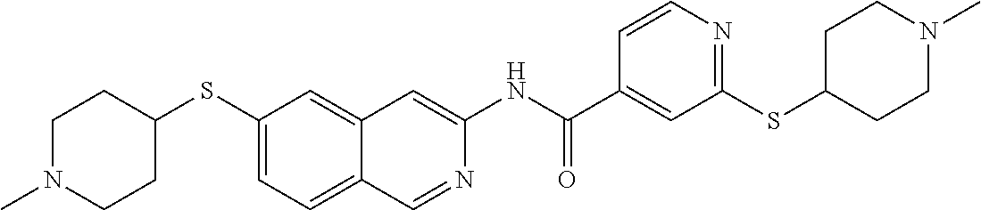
C1(C(=O)NC2=CC3=CC(SC4CCN(C)CC4)=CC=C3C=N2)=CC(SC2CCN(C)CC2)=NC=C1
